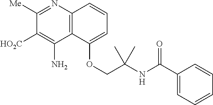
C12=C(C(OCC(NC(C3=CC=CC=C3)=O)(C)C)=CC=C1)C(N)=C([HO2C])C([Me])=N2
